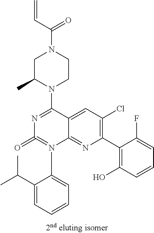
C12=CC(Cl)=C(C3=C(O)C=CC=C3F)N=C1N(C1=CC=CC=C1C(C)C)=C(=O)N=C2N1CCN(C(C=C)=O)CC1C
